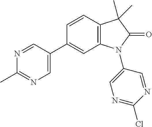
C1=CC2=C(C=C1C1=CN=C(C)N=C1)N(C1=CN=C(Cl)N=C1)C(=O)C2(C)C
